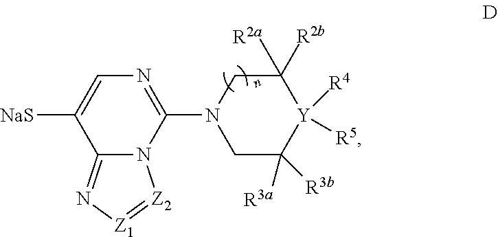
C12=N[Z1]=[Z2]N1C(N1CC([R3b])([R3a])[Y]([R4])([R5])C([R2a])([R2b])C1)=NC=C2[NaS]
